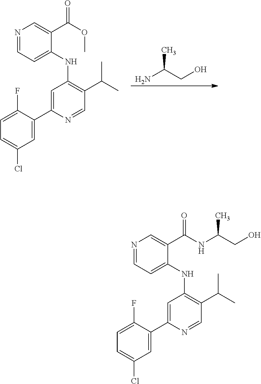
CC(CO)N.C1=C(F)C(C2=CC(NC3=CC=NC=C3C(OC)=O)=C(C(C)C)C=N2)=CC(Cl)=C1.C1=C(F)C(C2=CC(NC3=CC=NC=C3C(NC(CO)C)=O)=C(C(C)C)C=N2)=CC(Cl)=C1
